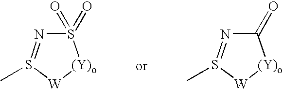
S1(=O)(=O)N=S(C)[W][(Y)o]1.C1(=O)N=S(C)[W][(Y)o]1
